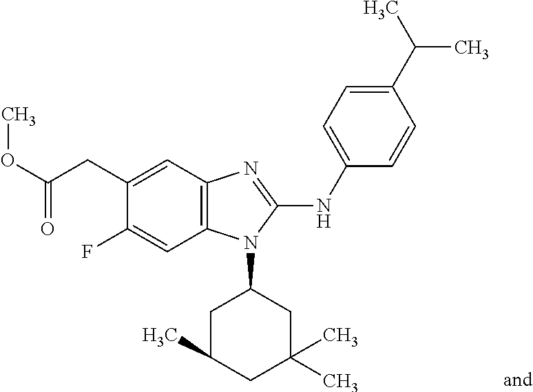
O(C(CC1=CC2=C(C=C1F)N(C1CC(C)CC(C)(C)C1)C(NC1=CC=C(C(C)C)C=C1)=N2)=O)C
